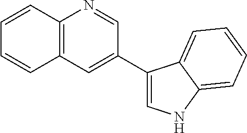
C1=CC2=C(C=C1)C=C(C1=CNC3=CC=CC=C13)C=N2
